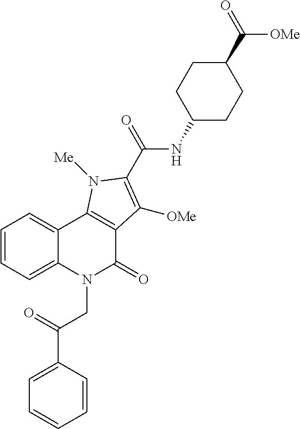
C1=CC(C(=O)CN2C(=O)C3=C(C4=CC=CC=C24)N([Me])C(C(=O)NC2CCC(C(=O)[OMe])CC2)=C3[OMe])=CC=C1
